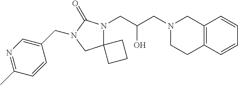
C12=C(C=CC=C1)CCN(CC(CN1C3(CN(CC4=CN=C(C)C=C4)C1=O)CCC3)O)C2
